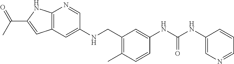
N(C1=CN=CC=C1)C(=O)NC1=CC(CNC2=CC3=C(N=C2)NC(C(C)=O)=C3)=C(C)C=C1
